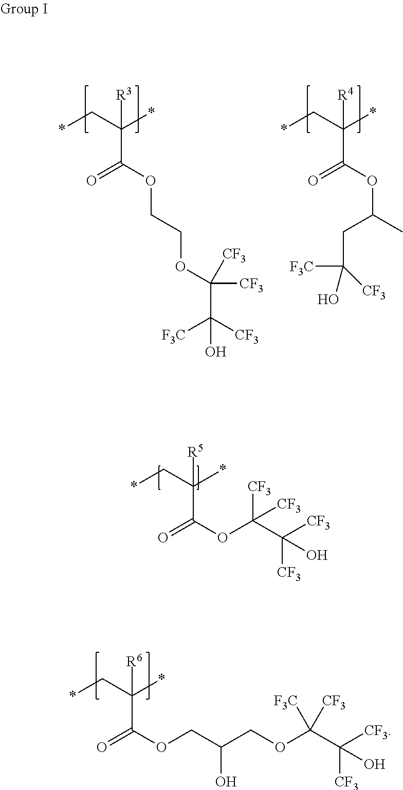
*CC(*)(C(OCCOC(C([CF3])([F3C])O)([CF3])[CF3])=O)[R3].*CC(*)(C(OC(C)CC([F3C])([CF3])O)=O)[R4].*CC(*)(C(OC(C([CF3])([CF3])O)([CF3])[CF3])=O)[R5].*CC(*)(C(OCC(COC(C([CF3])([CF3])O)([F3C])[CF3])O)=O)[R6]
